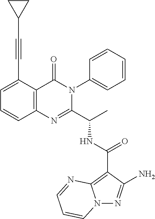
C1(C(NC(C2=NC3=C(C(=O)N2C2=CC=CC=C2)C(C#CC2CC2)=CC=C3)C)=O)=C2N(N=C1N)C=CC=N2
